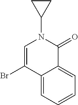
C1=C(Br)C2=CC=CC=C2C(=O)N1C1CC1
